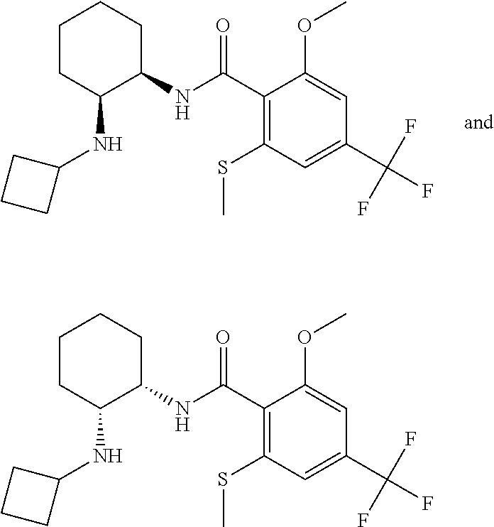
C1(SC)=C(C(=O)NC2CCCCC2NC2CCC2)C(OC)=CC(C(F)(F)F)=C1.C1(SC)=C(C(=O)NC2CCCCC2NC2CCC2)C(OC)=CC(C(F)(F)F)=C1
